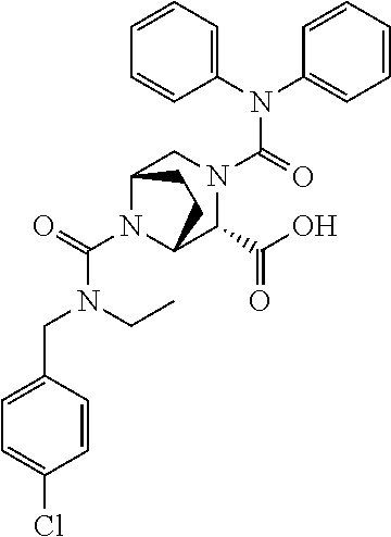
N(C(=O)N1CC2N(C(N(CC)CC3=CC=C(Cl)C=C3)=O)C(C1C(O)=O)CC2)(C1=CC=CC=C1)C1=CC=CC=C1
